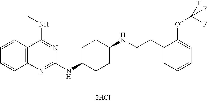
[2HCl].C1=CC2=C(C=C1)N=C(NC1CCC(NCCC3=CC=CC=C3OC(F)(F)F)CC1)N=C2NC
